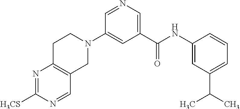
N1=C([H3CS])N=CC2=C1CCN(C1=CC(C(NC3=CC(C(C)C)=CC=C3)=O)=CN=C1)C2
